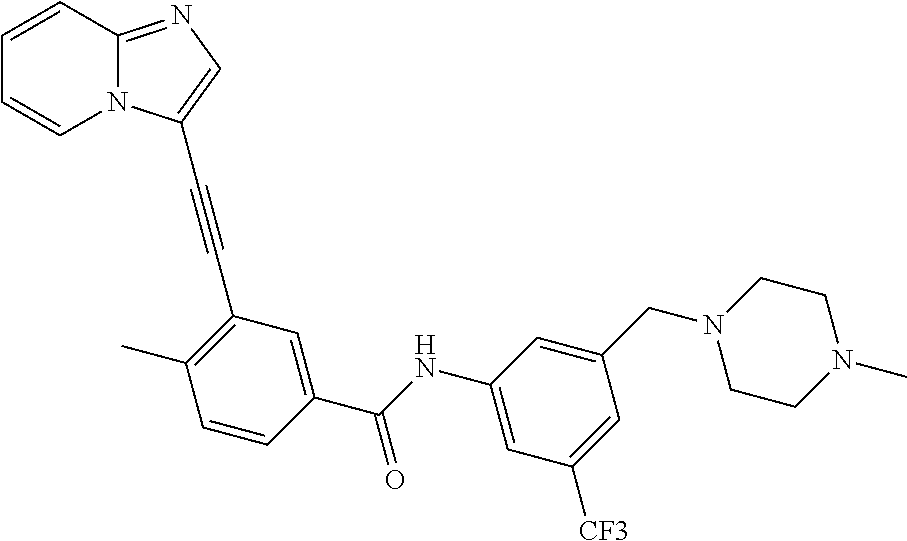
C1=CC2=NC=C(C#CC3=C(C)C=CC(C(NC4=CC([CF3])=CC(CN5CCN(C)CC5)=C4)=O)=C3)N2C=C1
